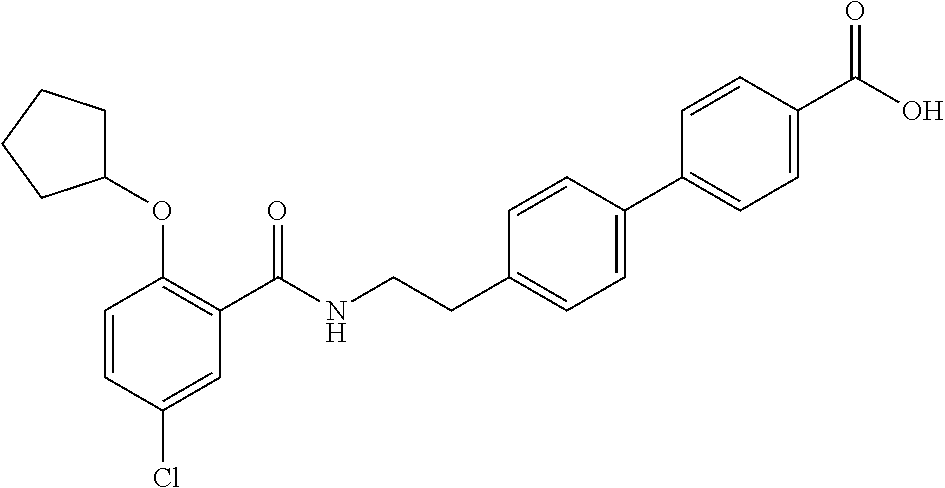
C1=CC(Cl)=CC(C(NCCC2=CC=C(C3=CC=C(C(O)=O)C=C3)C=C2)=O)=C1OC1CCCC1
